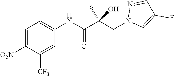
C1=C([O2N])C([CF3])=CC(NC(C(CN2C=C(F)C=N2)(C)O)=O)=C1
